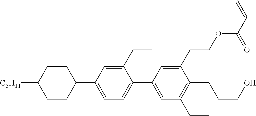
C1CC([C5H11])CCC1C1=CC=C(C2=CC(CC)=C(CCCO)C(CCOC(C=C)=O)=C2)C(CC)=C1
